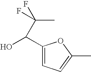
C1(C(O)C(C)(F)F)=CC=C(C)O1
